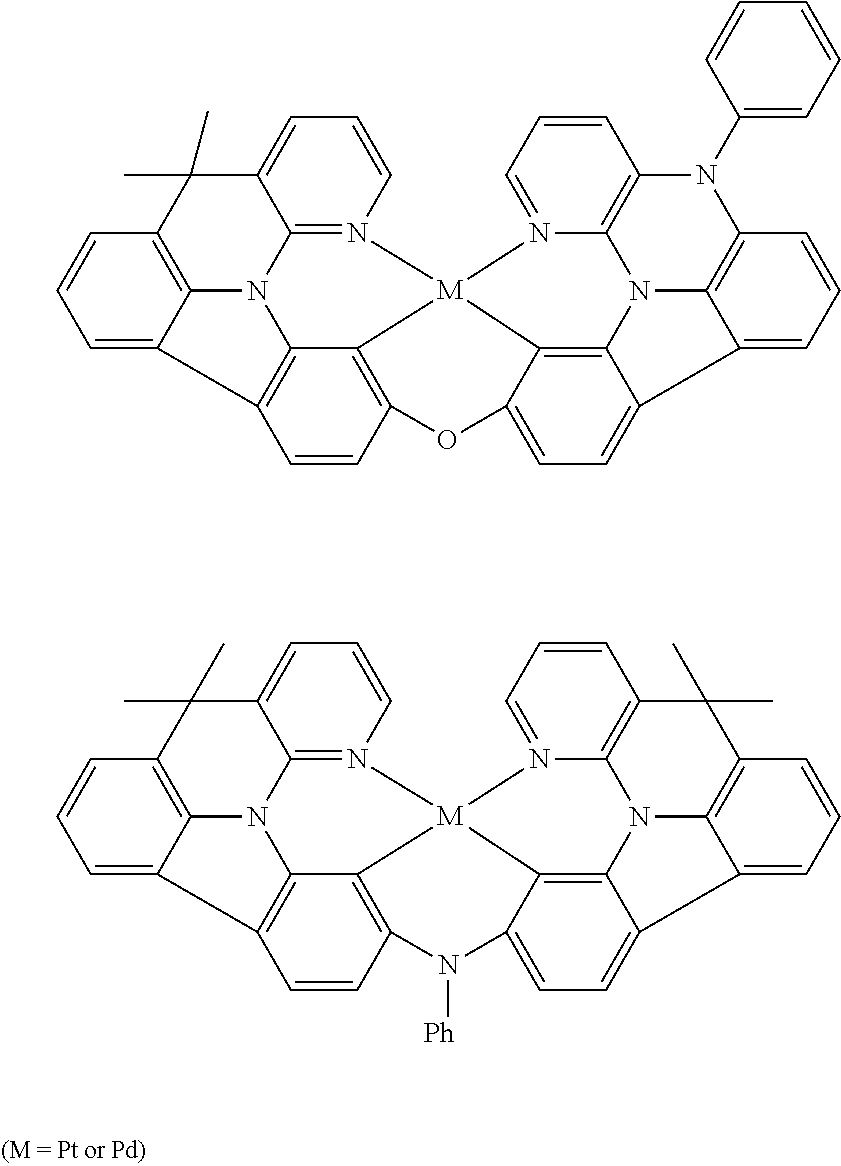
C12=N3C=CC=C1C(C)(C)C1=C4N2C2=C(C4=CC=C1)C=CC1=C2[M]32C3=C4C(=CC=C3O1)C1=CC=CC3=C1N4C1=C(N3C3=CC=CC=C3)C=CC=N21.C12=N3C=CC=C1C(C)(C)C1=C4N2C2=C(C4=CC=C1)C=CC1=C2[M]32C3=C4C(=CC=C3N1[Ph])C1=CC=CC3=C1N4C1=C(C3(C)C)C=CC=N21
